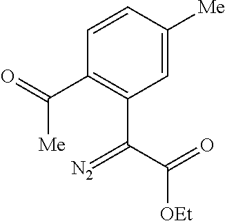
C1=C([Me])C=CC(C(=O)[Me])=C1C(C(=O)[OEt])=[N2]
